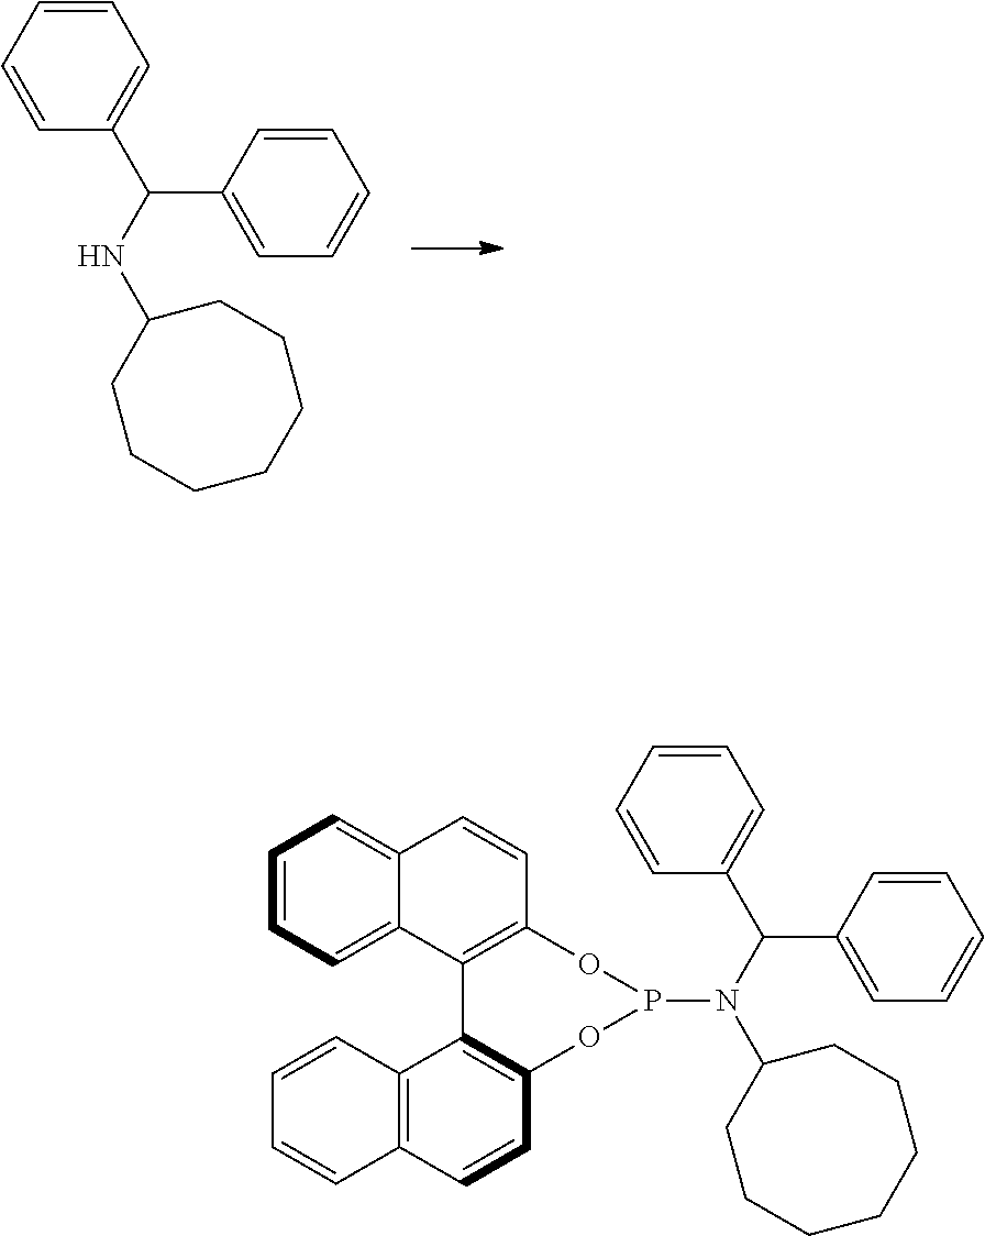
C1=CC(C(NC2CCCCCCC2)C2=CC=CC=C2)=CC=C1.C1=CC=C2C(=C1)C=CC1=C2C2=C(C=CC3=C2C=CC=C3)OP(N(C(C2=CC=CC=C2)C2=CC=CC=C2)C2CCCCCCC2)O1
